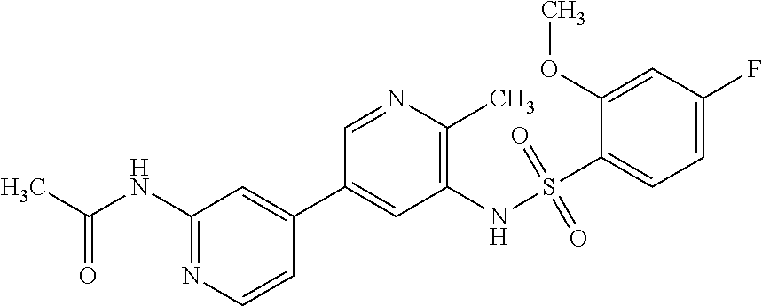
C1(NC(C)=O)=NC=CC(C2=CC(NS(C3=CC=C(F)C=C3OC)(=O)=O)=C(C)N=C2)=C1
